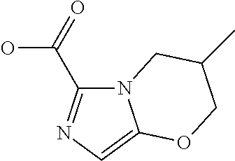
N12C(C(=O)O)=NC=C1OCC(C)C2
